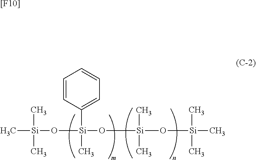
C[Si](C)(C)O[Si](O[Si](O[Si](C)(C)C)(C)C)(C)C1=CC=CC=C1.[[F10]]
